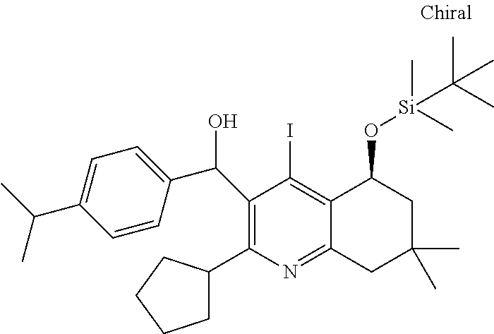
C1(C(O)C2=CC=C(C(C)C)C=C2)=C(C2CCCC2)N=C2C(=C1I)C(O[Si](C(C)(C)C)(C)C)CC(C)(C)C2
